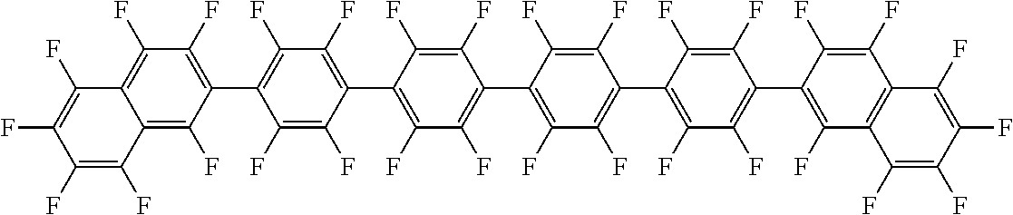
C1(F)=C(F)C(F)=C(F)C2=C(F)C(F)=C(C3=C(F)C(F)=C(C4=C(F)C(F)=C(C5=C(F)C(F)=C(C6=C(F)C(F)=C(C7=C(F)C8=C(C(F)=C7F)C(F)=C(F)C(F)=C8F)C(F)=C6F)C(F)=C5F)C(F)=C4F)C(F)=C3F)C(F)=C12
